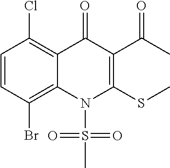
C1=CC(Br)=C2C(=C1Cl)C(=O)C(C(C)=O)=C(SC)N2S(C)(=O)=O
